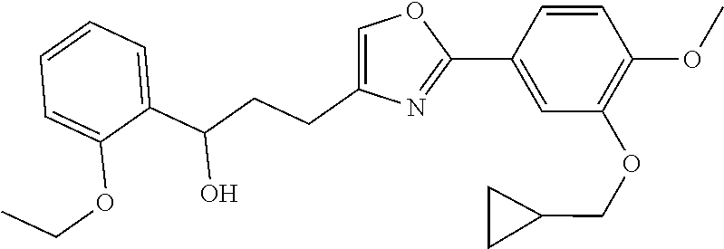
C1=CC(C2=NC(CCC(C3=CC=CC=C3OCC)O)=CO2)=CC(OCC2CC2)=C1OC
